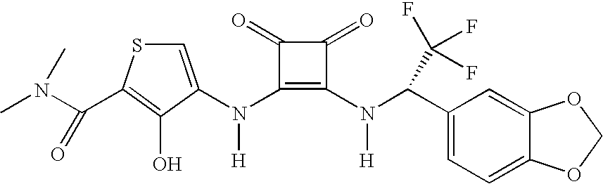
C1=C(N(C2=C(N(C(C3=CC=C4C(=C3)OCO4)C(F)(F)F)[H])C(=O)C2=O)[H])C(O)=C(C(N(C)C)=O)S1
